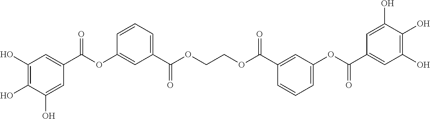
C(=O)(C1=CC(OC(C2=CC(O)=C(O)C(O)=C2)=O)=CC=C1)OCCOC(=O)C1=CC=CC(OC(C2=CC(O)=C(O)C(O)=C2)=O)=C1
